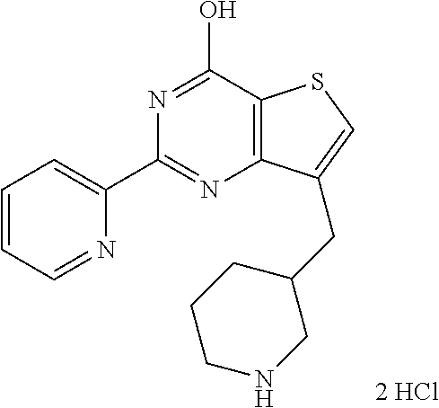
N1=C(C2=CC=CC=N2)N=C(O)C2=C1C(CC1CCCNC1)=CS2
